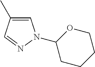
C1=C(C)C=NN1C1CCCCO1
